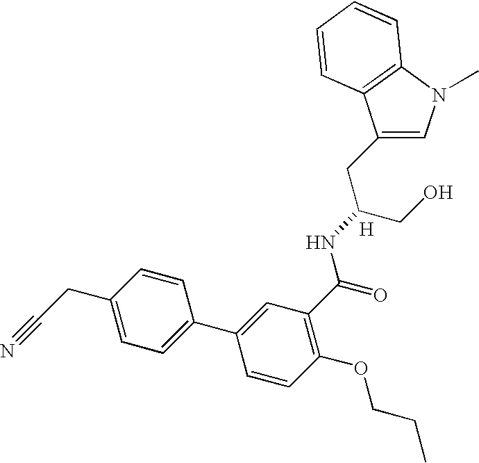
C1=C(CC(CO)NC(C2=C(OCCC)C=CC(C3=CC=C(CC#N)C=C3)=C2)=O)C2=C(N1C)C=CC=C2.[H]
